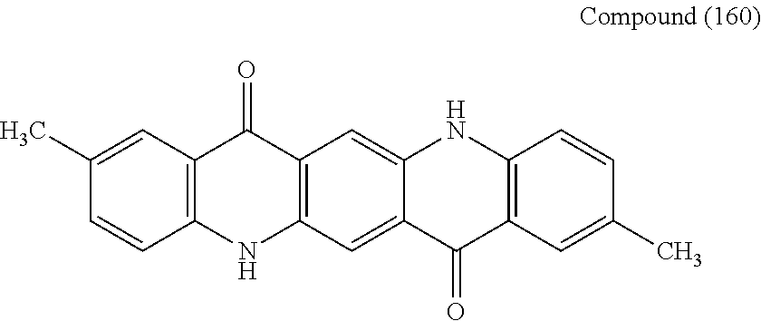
C1(C)=CC2=C(C=C1)NC1=C(C2=O)C=C2C(=C1)C(=O)C1=C(N2)C=CC(C)=C1
